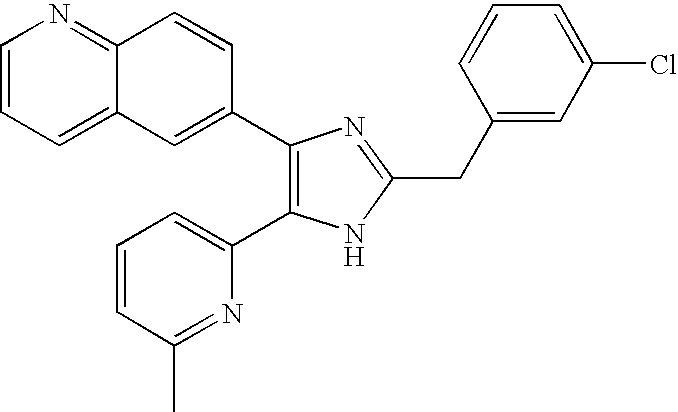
C1=CC=C2C(=N1)C=CC(C1=C(C3=CC=CC(C)=N3)NC(CC3=CC(Cl)=CC=C3)=N1)=C2
